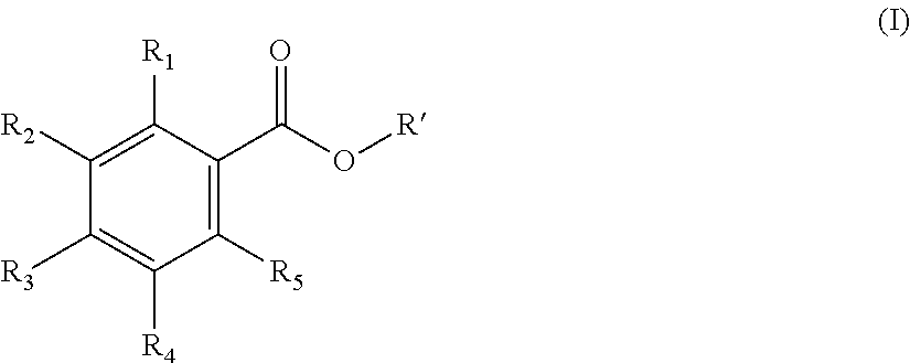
C1([R1])=C([R2])C([R3])=C([R4])C([R5])=C1C(O[R])=O
